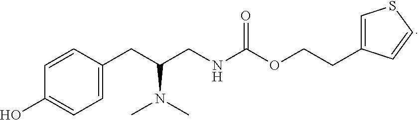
C1=C(CC(N(C)C)CNC(=O)OCCC2=CSC=C2)C=CC(O)=C1
